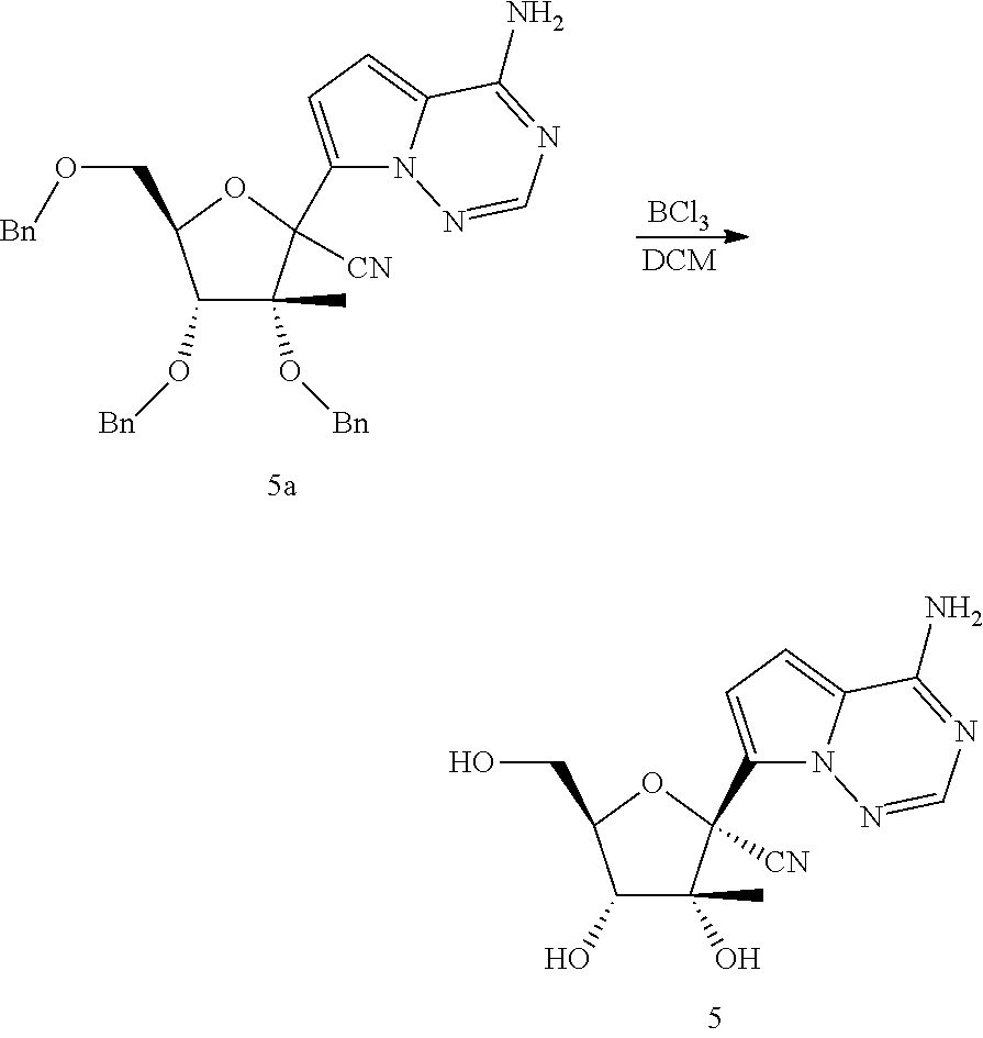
C1(O)C(C)(O)C(C2=CC=C3N2N=CN=C3N)([CN])OC1CO.C1(O[Bn])C(C)(O[Bn])C(C2=CC=C3N2N=CN=C3N)([CN])OC1CO[Bn].[BCl3]
